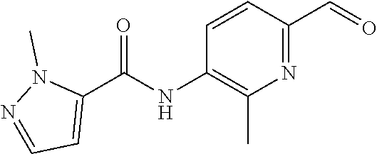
C1=CC(NC(C2=CC=NN2C)=O)=C(C)N=C1C=O
